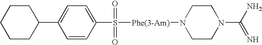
C1(C2CCCCC2)=CC=C(S([Phe(3-Am)]N2CCN(C(N)=N)CC2)(=O)=O)C=C1
